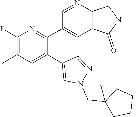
C1(F)=C(C)C=C(C2=CN(CC3(C)CCCC3)N=C2)C(C2=CC3=C(N=C2)CN(C)C3=O)=N1
